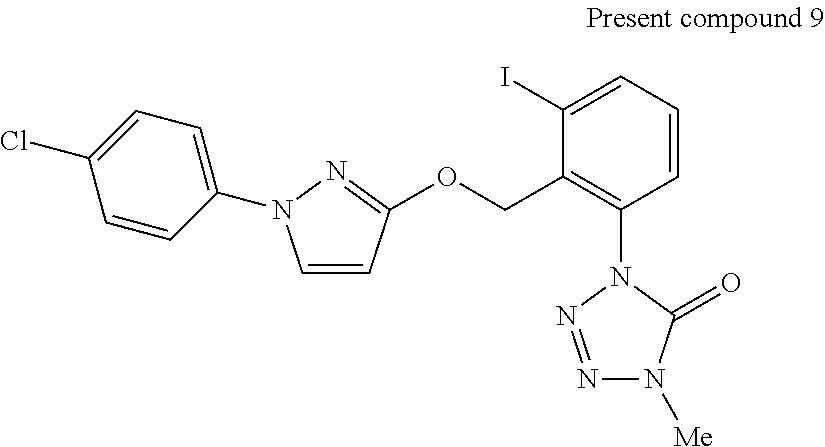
C1=CC(OCC2=C(N3N=NN([Me])C3=O)C=CC=C2I)=NN1C1=CC=C(Cl)C=C1
